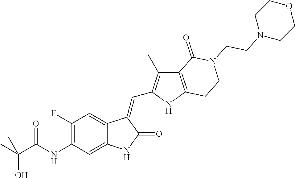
C1(F)=C(NC(C(C)(C)O)=O)C=C2C(=C1)C(=CC1=C(C)C3=C(N1)CCN(CCN1CCOCC1)C3=O)C(=O)N2
